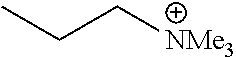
C(C[NMe3])C
